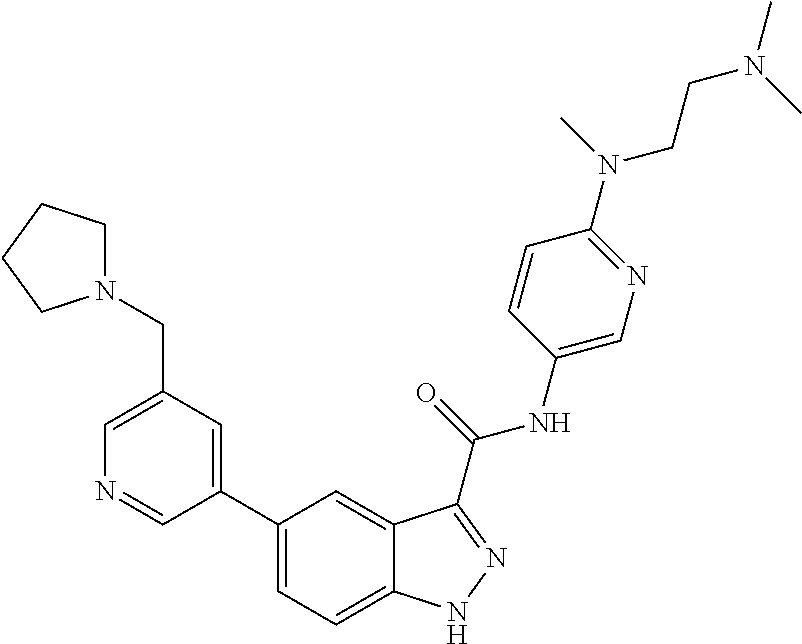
C1(CN2CCCC2)=CN=CC(C2=CC=C3C(=C2)C(C(NC2=CN=C(N(CCN(C)C)C)C=C2)=O)=NN3)=C1
